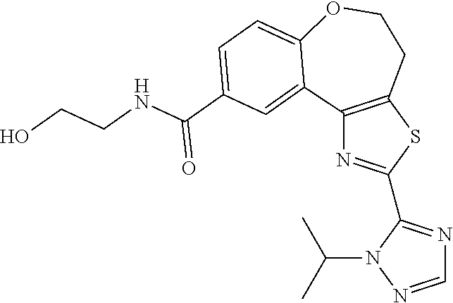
C1=NN(C(C)C)C(C2=NC3=C(S2)CCOC2=CC=C(C(NCCO)=O)C=C32)=N1
